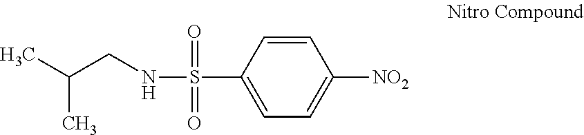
C1=CC(S(NCC(C)C)(=O)=O)=CC=C1[NO2]
